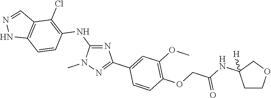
C1(NC2=C(Cl)C3=C(C=C2)NN=C3)=NC(C2=CC(OC)=C(OCC(NC3([H])CCOC3)=O)C=C2)=NN1C
